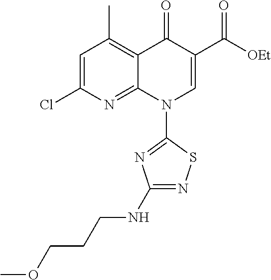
C1=C(Cl)N=C2C(=C1C)C(=O)C(C([OEt])=O)=CN2C1=NC(NCCCOC)=NS1
